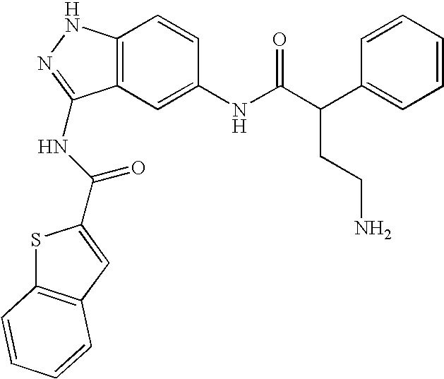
C12=C(C=C(NC(C(C3=CC=CC=C3)CCN)=O)C=C1)C(NC(=O)C1=CC3=C(S1)C=CC=C3)=NN2
